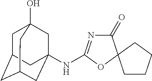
C1(=O)N=C(NC23CC4(O)CC(CC(C2)C4)C3)OC12CCCC2
